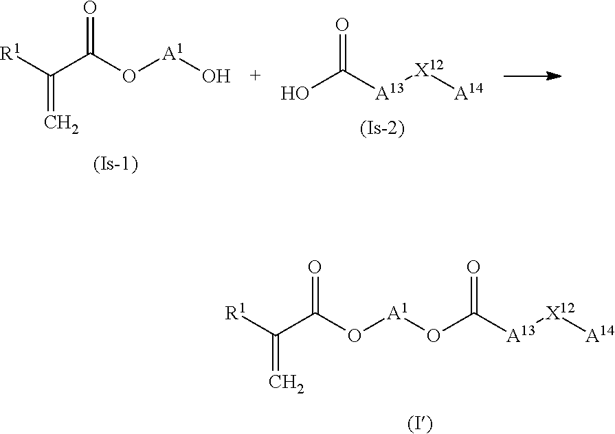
[R1]C(C(O[A1]OC(=O)[A13][X12][A14])=O)=C.[R1]C(C(O[A1]O)=O)=C.OC([A13][X12][A14])=O
